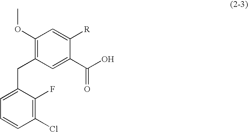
C1(OC)=C(CC2=CC=CC(Cl)=C2F)C=C(C(=O)O)C([R])=C1
